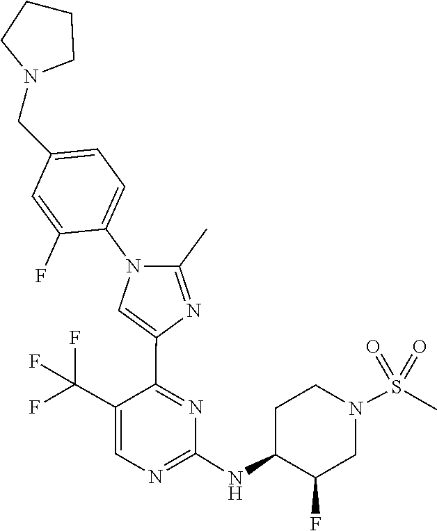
C1(NC2C(F)CN(S(=O)(=O)C)CC2)=NC=C(C(F)(F)F)C(C2=CN(C3=CC=C(CN4CCCC4)C=C3F)C(C)=N2)=N1
